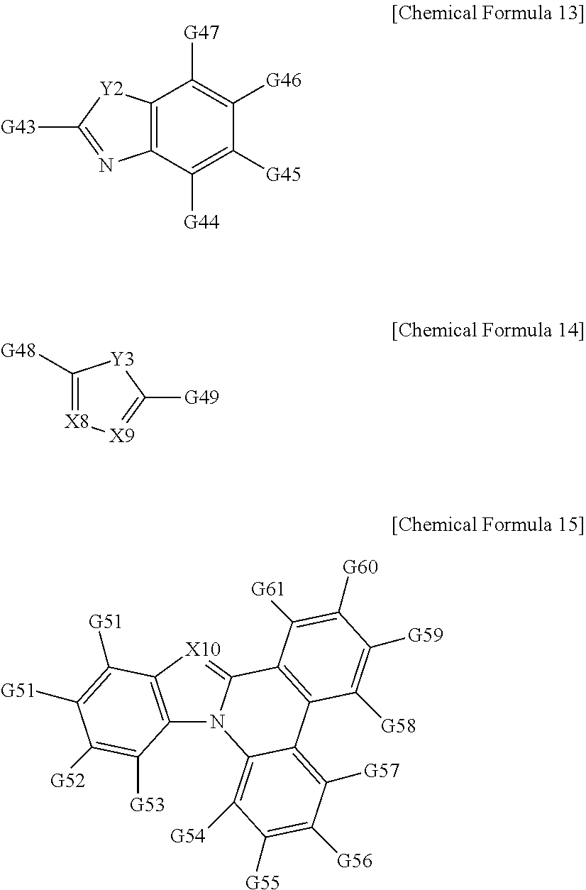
C12=C(C([G44])=C([G45])C([G46])=C1[G47])N=C([G43])[Y2]2.C1([G48])=[X8][X9]=C([G49])[Y3]1.C12=C([X10]=C3N1C1=C([G54])C([G55])=C([G56])C([G57])=C1C1=C3C([G61])=C([G60])C([G59])=C1[G58])C([G51])=C([G51])C([G52])=C2[G53]
